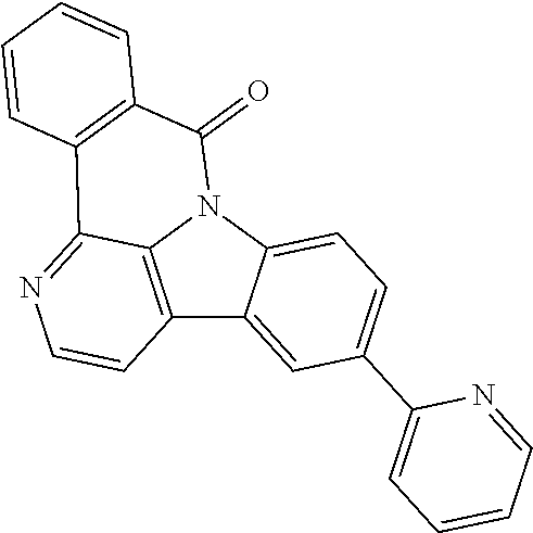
C12=C3N(C4=CC=C(C5=CC=CC=N5)C=C14)C(=O)C1=C(C3=NC=C2)C=CC=C1
